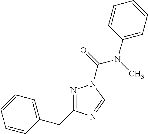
N1=C(CC2=CC=CC=C2)N=CN1C(=O)N(C)C1=CC=CC=C1
